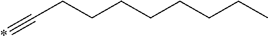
C(CCCCCCCC)#*
